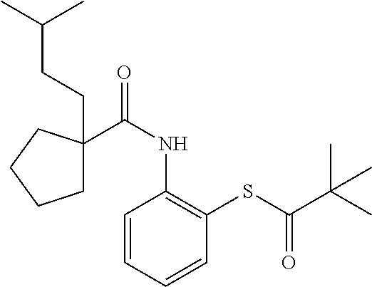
C1(C(NC2=C(SC(C(C)(C)C)=O)C=CC=C2)=O)(CCC(C)C)CCCC1
